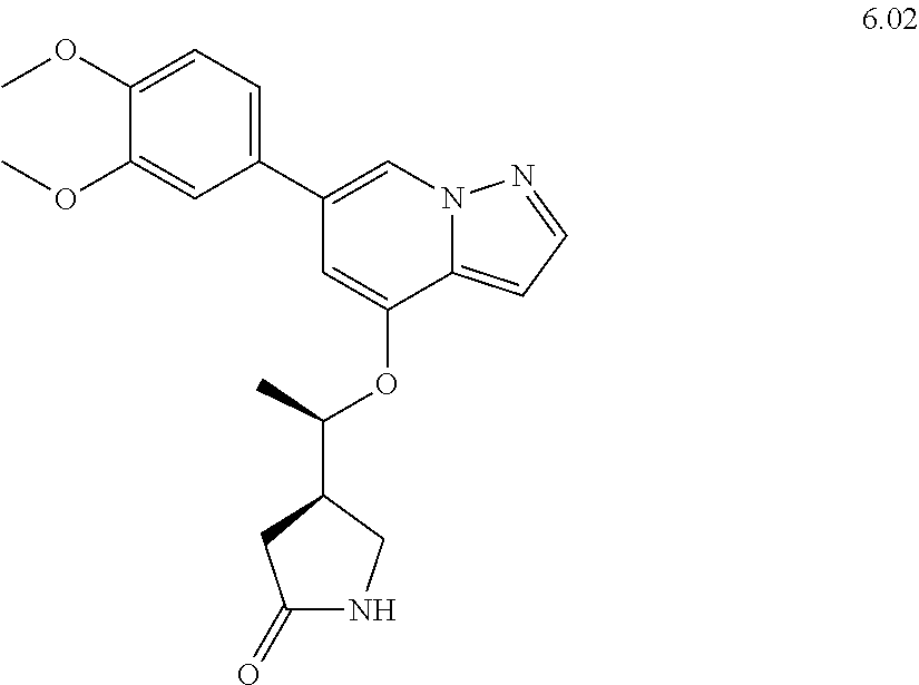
COC1=CC=C(C2=CN3C(=CC=N3)C(OC(C3CC(=O)NC3)C)=C2)C=C1OC
